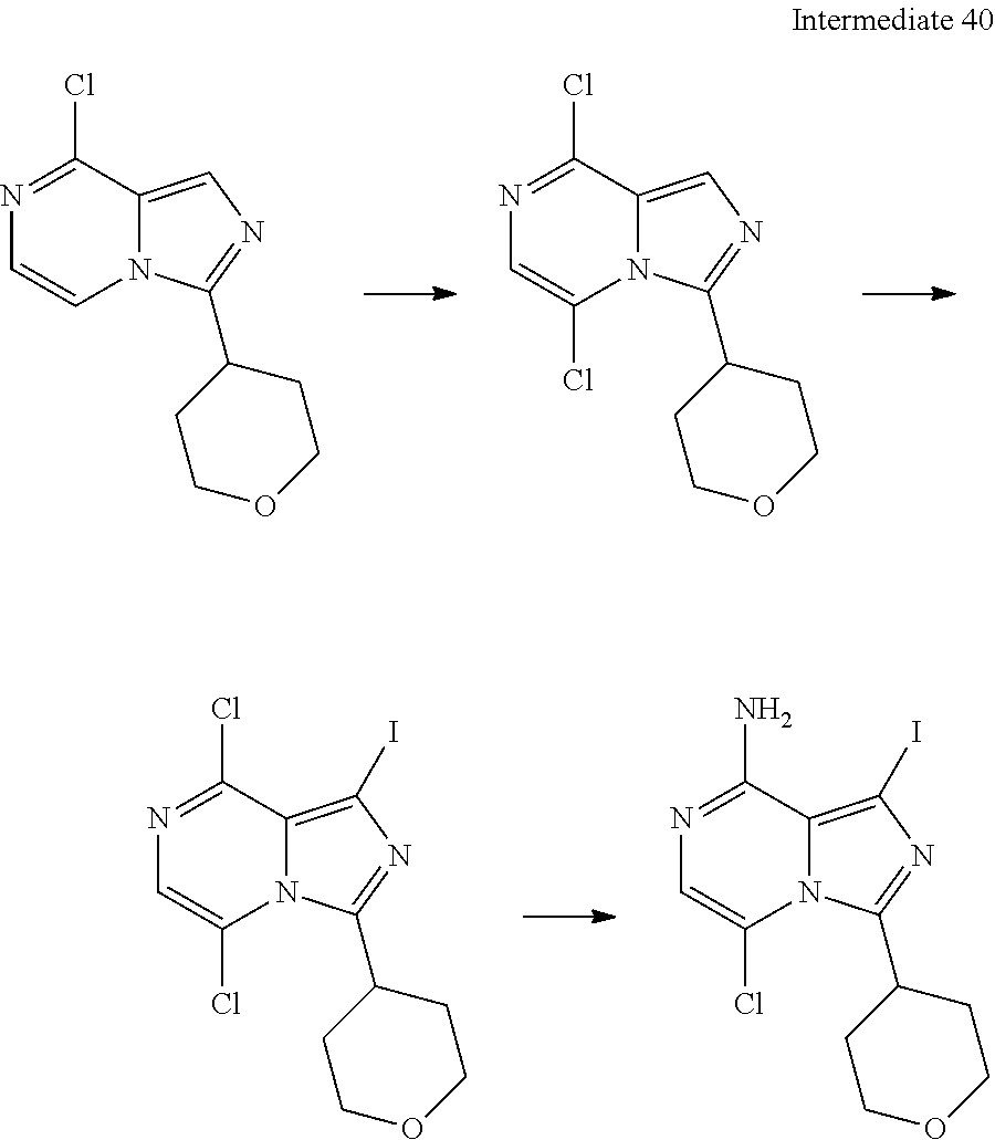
N12C(=CN=C1C1CCOCC1)C(Cl)=NC=C2.N12C(=CN=C1C1CCOCC1)C(Cl)=NC=C2Cl.N12C(=C(I)N=C1C1CCOCC1)C(Cl)=NC=C2Cl.N12C(=C(I)N=C1C1CCOCC1)C(N)=NC=C2Cl
